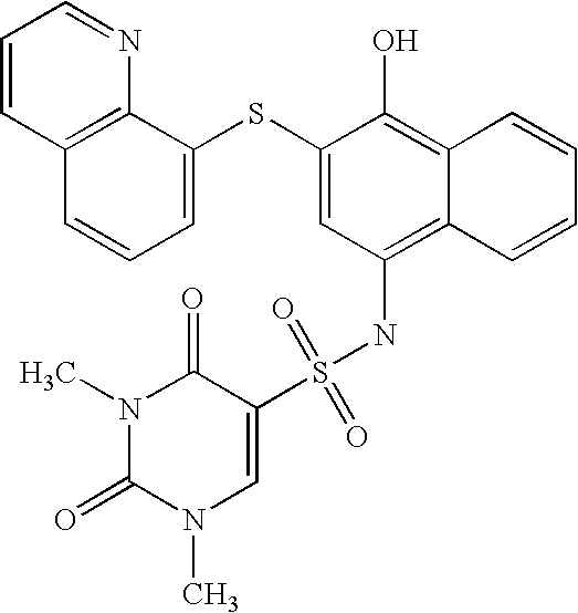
C1=CC2=C(N=C1)C(SC1=CC(NS(C3=CN(C)C(=O)N(C)C3=O)(=O)=O)=C3C(=C1O)C=CC=C3)=CC=C2
